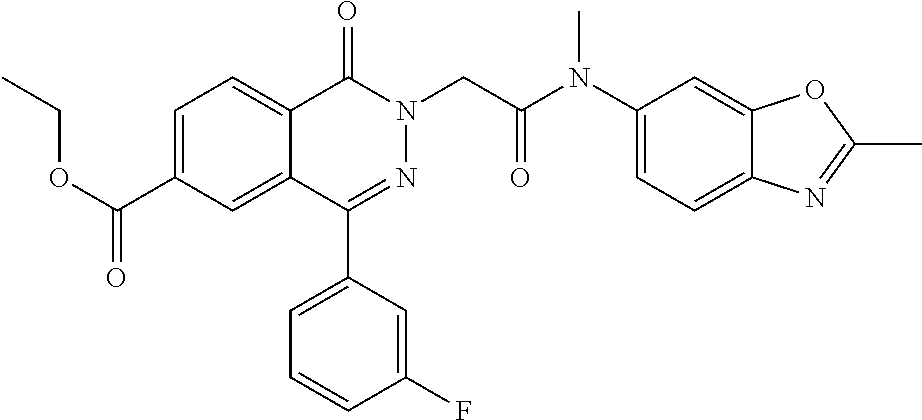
C1=C(C(OCC)=O)C=C2C(=C1)C(=O)N(CC(N(C1=CC=C3C(=C1)OC(C)=N3)C)=O)N=C2C1=CC=CC(F)=C1
